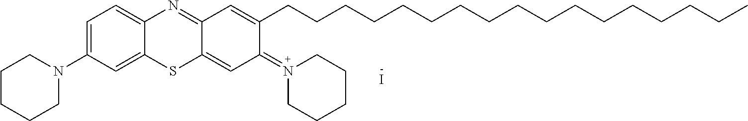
C1(N2CCCCC2)=CC=C2C(=C1)SC1=CC(=N3CCCCC3)C(CCCCCCCCCCCCCCCCC)=CC1=N2.I
